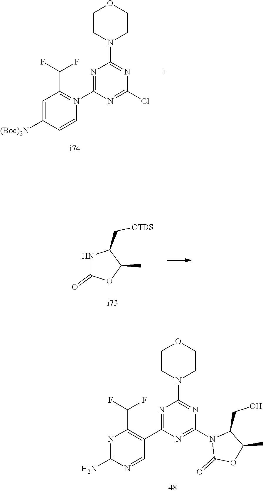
N1(C2=NC(C3=C(C(F)F)N=C(N)N=C3)=NC(N3CCOCC3)=N2)C(=O)OC(C)C1CO.N1(C2=NC(N3CCOCC3)=NC(Cl)=N2)=C(C(F)F)C=C([(Boc)2N])C=C1.N1C(=O)OC(C)C1C[OTBS]
